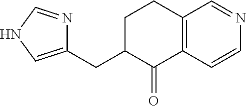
C1(CC2C(=O)C3=C(CC2)C=NC=C3)=CNC=N1
